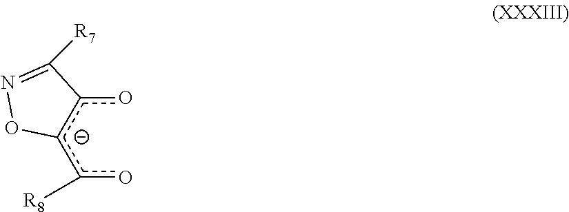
oc1c(c(o)[R8])ON=C1[R7]
